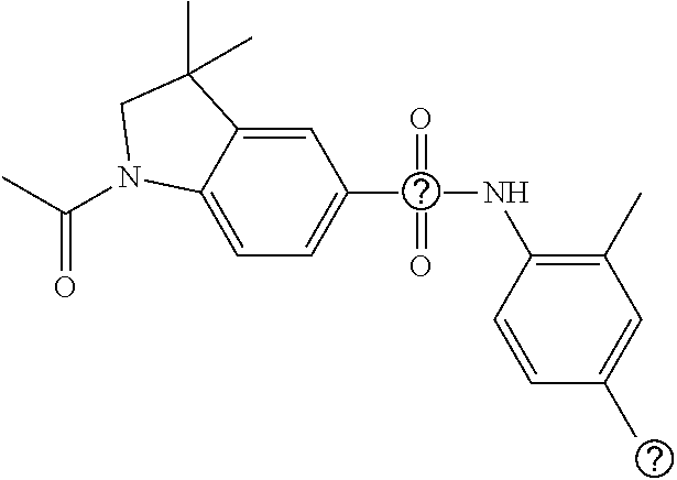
C12=CC(C(NC3=C(C)C=C(C)C=C3)(=O)=O)=CC=C1N(C(=O)C)CC2(C)C
